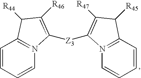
C1=CC=CN2=C1C([R44])C([R46])=C2[Z3]C1=C([R47])C([R45])C2=N1C=CC=C2
